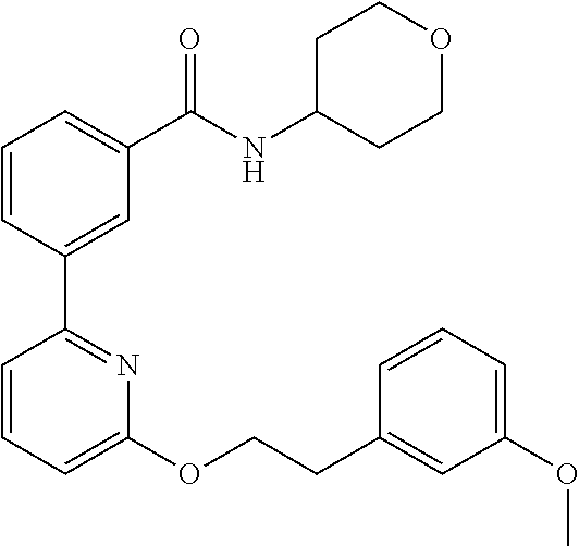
C1=CC(C2=NC(OCCC3=CC(OC)=CC=C3)=CC=C2)=CC(C(NC2CCOCC2)=O)=C1
